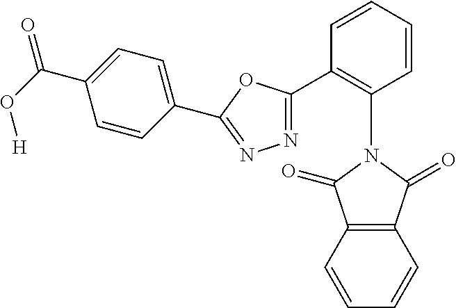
N1=C(C2=C(N3C(=O)C4=C(C3=O)C=CC=C4)C=CC=C2)OC(C2=CC=C(C(O[H])=O)C=C2)=N1
